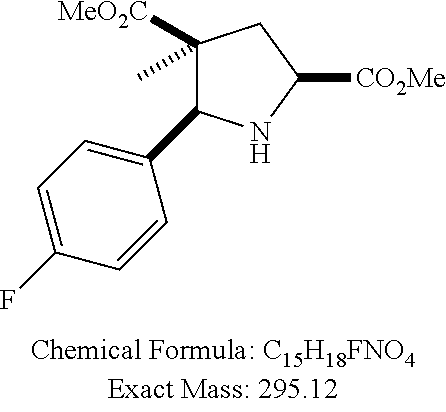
C1([MeO2C])(C)C(C2=CC=C(F)C=C2)NC([CO2Me])C1
